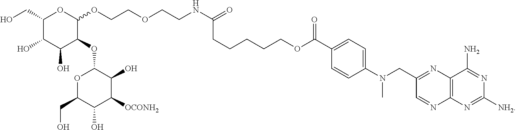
C1(CO)C(O)C(O)C(OC2OC(CO)C(O)C([OCONH2])C2O)C(OCCOCCNC(=O)CCCCCOC(C2=CC=C(N(CC3=NC4=C(N=C([NH2])N=C4N)N=C3)C)C=C2)=O)O1
